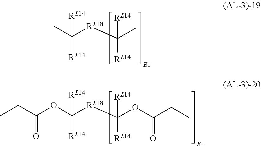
C([RL14])([RL18]C(C)([RL14])[RL14])([RL14])C.C([RL14])([RL18]C(OC(CC)=O)([RL14])[RL14])([RL14])OC(CC)=O
